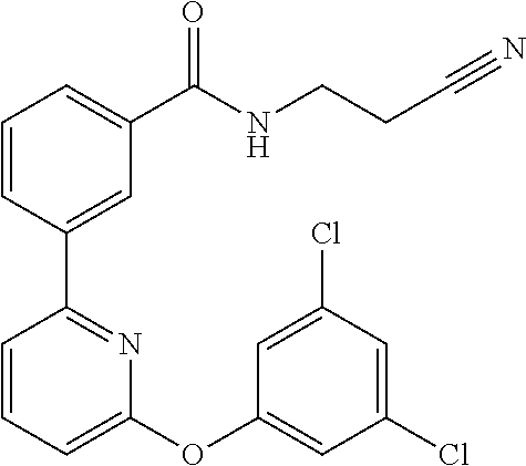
C1=CC(C2=NC(OC3=CC(Cl)=CC(Cl)=C3)=CC=C2)=CC(C(NCCC#N)=O)=C1
